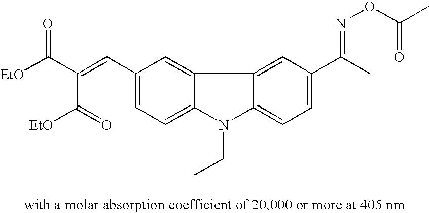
C(=CC1=CC=C2C(=C1)C1=CC(C(C)=NOC(C)=O)=CC=C1N2CC)(C([EtO])=O)C(=O)[EtO]
